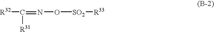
[R32]C(=NO[SO2][R33])[R31]
